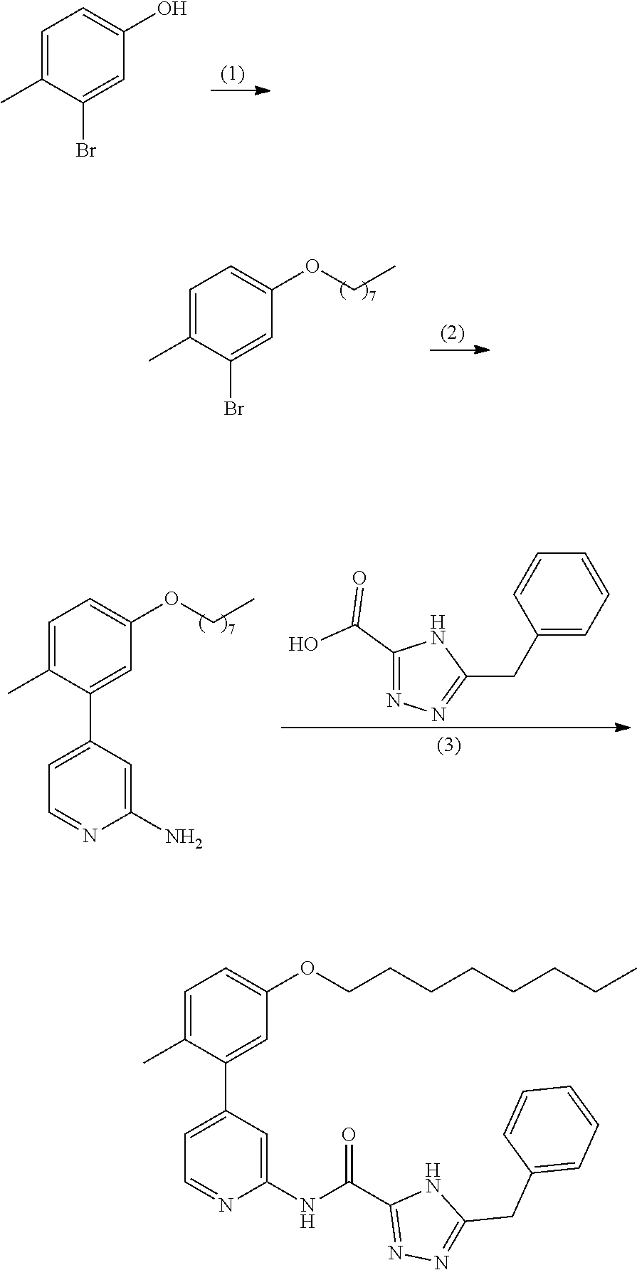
C1=C(O)C=C(Br)C(C)=C1.C1=C(OCC)C=C(Br)C(C)=C1.C1=CC=C(CC2=NN=C(C(=O)O)N2)C=C1.C1=C(OCC)C=C(C2=CC=NC(N)=C2)C(C)=C1.C1=C(OCCCCCCCC)C=C(C2=CC=NC(NC(C3=NN=C(CC4=CC=CC=C4)N3)=O)=C2)C(C)=C1
